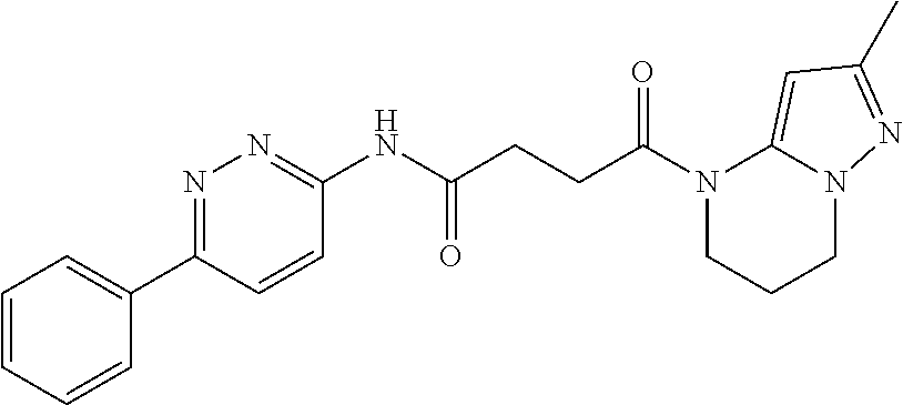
N1(C(CCC(NC2=NN=C(C3=CC=CC=C3)C=C2)=O)=O)CCCN2C1=CC(C)=N2
